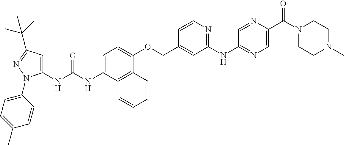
N(C(NC1=CC(C(C)(C)C)=NN1C1=CC=C(C)C=C1)=O)C1=CC=C(OCC2=CC(NC3=NC=C(C(N4CCN(C)CC4)=O)N=C3)=NC=C2)C2=C1C=CC=C2
